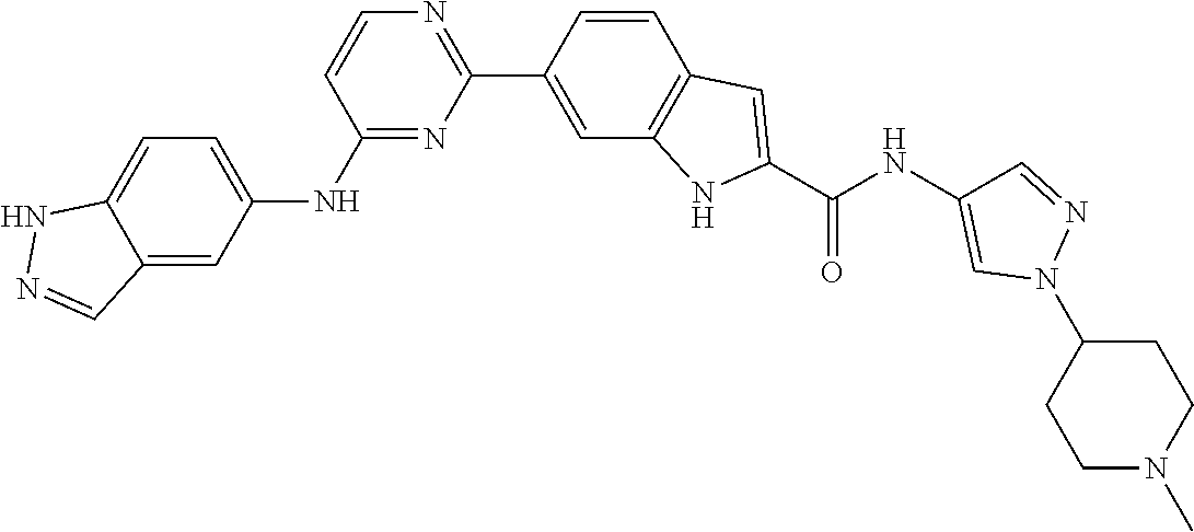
C12=CC=C(NC3=NC(C4=CC5=C(C=C4)C=C(C(NC4=CN(C6CCN(C)CC6)N=C4)=O)N5)=NC=C3)C=C1C=NN2
